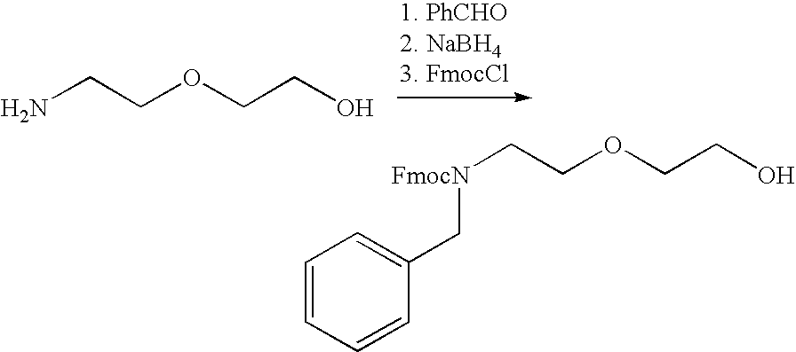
NCCOCCO.C1=CC=CC(C[FmocN]CCOCCO)=C1
